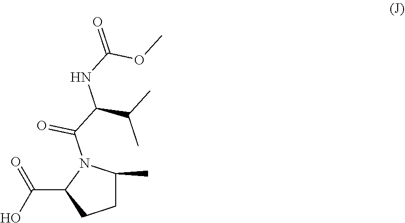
C1C(C)N(C(C(NC(=O)OC)C(C)C)=O)C(C(O)=O)C1
